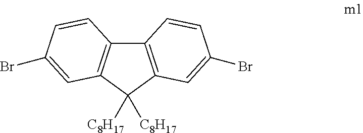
C12=C(C([C8H17])([C8H17])C3=C1C=CC(Br)=C3)C=C(Br)C=C2
